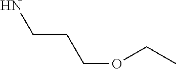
C(CCOCC)N
